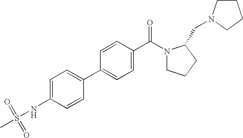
C1=C(C2=CC=C(C(N3CCCC3CN3CCCC3)=O)C=C2)C=CC(NS(C)(=O)=O)=C1
